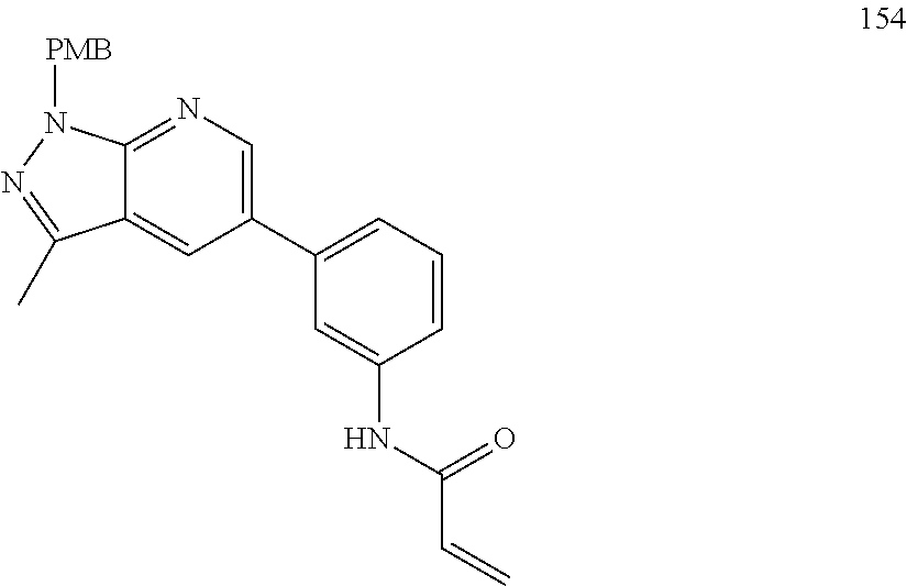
C12=NC=C(C3=CC=CC(NC(C=C)=O)=C3)C=C1C(C)=NN2[PMB]
